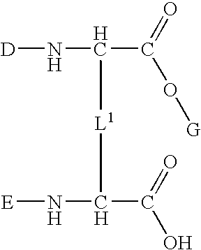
[D]NC(C(=O)O[G])[L1]C(N[E])C(=O)O
